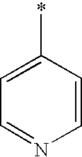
*C1=CC=NC=C1
